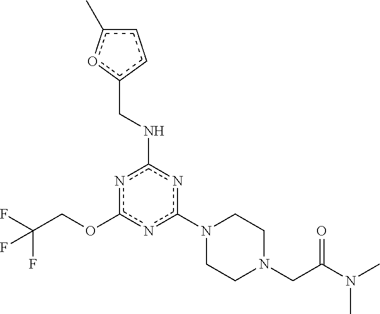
c1(N2CCN(CC(N(C)C)=O)CC2)nc(NCc2ccc(C)o2)nc(OCC(F)(F)F)n1
